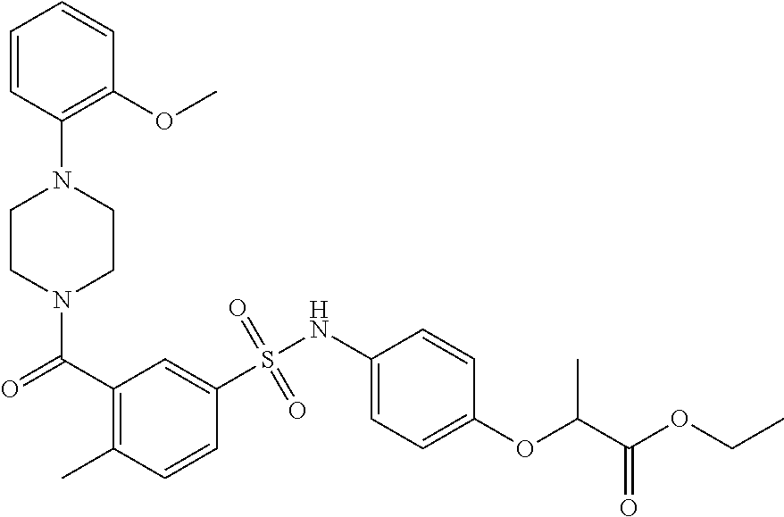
N1(C(=O)C2=C(C)C=CC(S(NC3=CC=C(OC(C(OCC)=O)C)C=C3)(=O)=O)=C2)CCN(C2=C(OC)C=CC=C2)CC1
